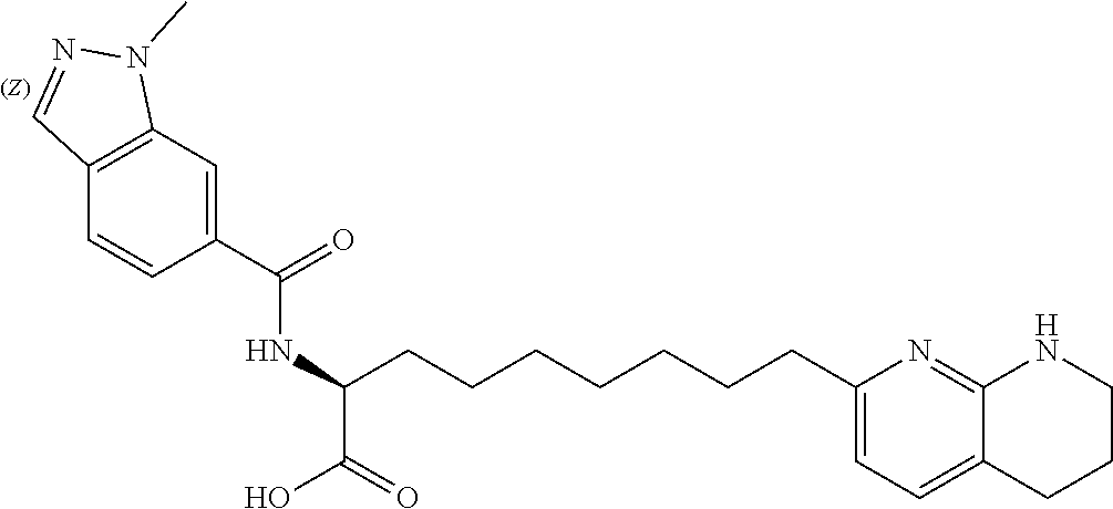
C1(C(=O)NC(C(=O)O)CCCCCCCC2=CC=C3C(=N2)NCCC3)=CC2=C(C=C1)C=NN2C
